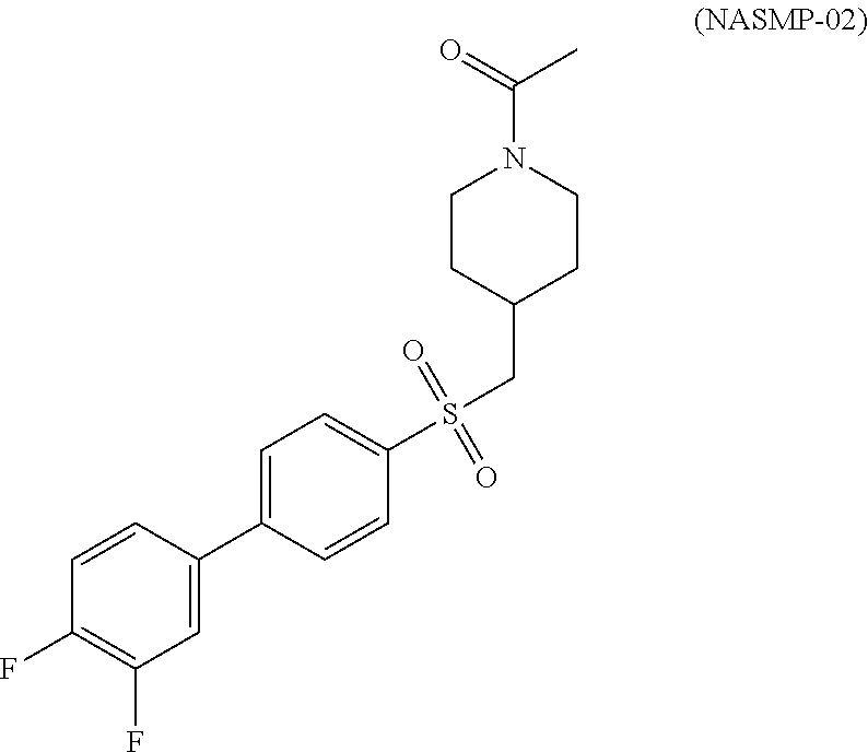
C1=C(C2=CC(F)=C(F)C=C2)C=CC(S(CC2CCN(C(=O)C)CC2)(=O)=O)=C1
